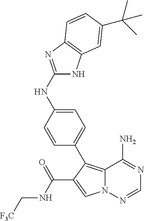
N12C(=C(C3=CC=C(NC4=NC5=C(N4)C=C(C(C)(C)C)C=C5)C=C3)C(C(NC[F3C])=O)=C1)C(N)=NC=N2
